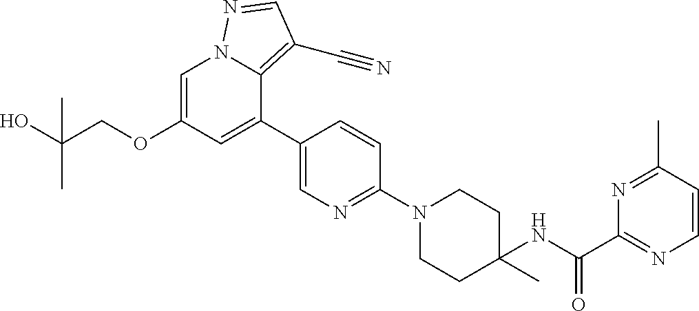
C1=C(OCC(O)(C)C)C=C(C2=CN=C(N3CCC(NC(C4=NC=CC(C)=N4)=O)(C)CC3)C=C2)C2=C(C#N)C=NN12
